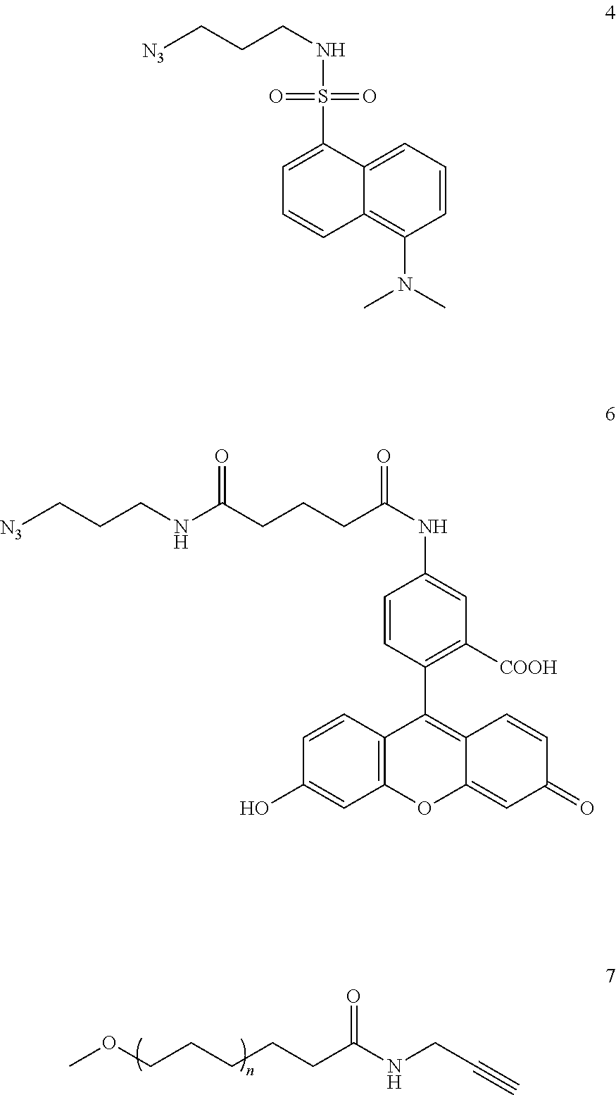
COCCCCCC(NCC#C)=O.C12=CC=CC(N(C)C)=C1C=CC=C2S(NCCC[N3])(=O)=O.C1=CC(C2=C3C(=CC(=O)C=C3)OC3=C2C=CC(O)=C3)=C([COOH])C=C1NC(=O)CCCC(NCCC[N3])=O
